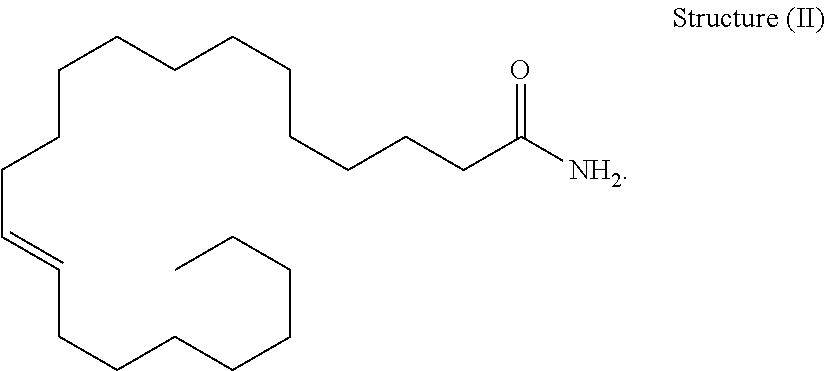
C(CCC=CCCCCCCCC)CCCCCCCCC([NH2])=O
